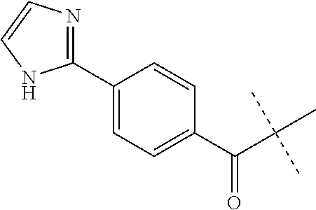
C(C(C)(C)C)(C1=CC=C(C2=NC=CN2)C=C1)=O
